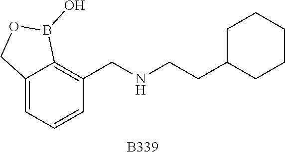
C12=CC=CC(CNCCC3CCCCC3)=C1B(O)OC2.[B339]
